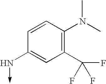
C1=CC(N(C)C)=C(C(F)(F)F)C=C1N->C
